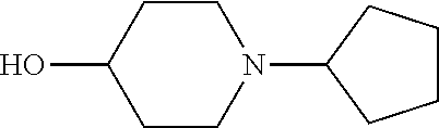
C1CC(O)CCN1C1CCCC1
